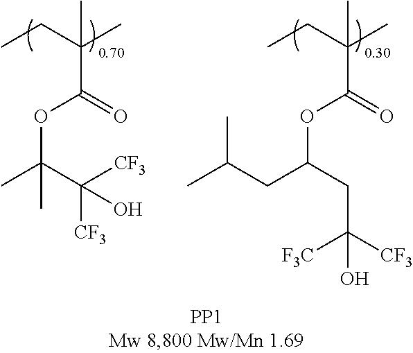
CCC(C)(C)C(=O)OC(C)(C([CF3])([CF3])O)C.[0.70].CCC(C)(C)C(=O)OC(CC(C)C)CC([CF3])([F3C])O.[0.30]
